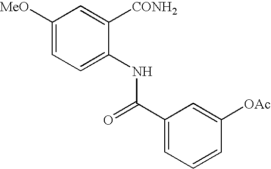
C1([MeO])=CC=C(NC(=O)C2=CC=CC([OAc])=C2)C([CONH2])=C1
